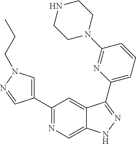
C1(C2=CN(CCC)N=C2)=NC=C2C(=C1)C(C1=CC=CC(N3CCNCC3)=N1)=NN2
